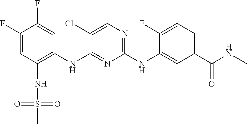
C1(F)=CC(NS(=O)(=O)C)=C(NC2=NC(NC3=CC(C(NC)=O)=CC=C3F)=NC=C2Cl)C=C1F
